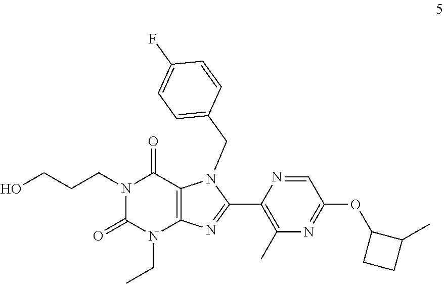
C1(CN2C3=C(N(CC)C(=O)N(CCCO)C3=O)N=C2C2=C(C)N=C(OC3CCC3C)C=N2)=CC=C(F)C=C1
